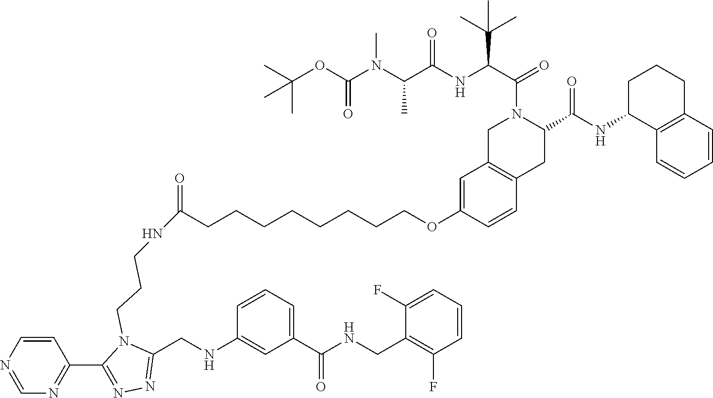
C1=CC2=C(C=C1OCCCCCCCCC(NCCCN1C(CNC3=CC(C(NCC4=C(F)C=CC=C4F)=O)=CC=C3)=NN=C1C1=NC=NC=C1)=O)CN(C(C(NC(C(N(C(OC(C)(C)C)=O)C)C)=O)C(C)(C)C)=O)C(C(NC1C3=C(CCC1)C=CC=C3)=O)C2
